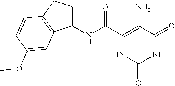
C1(NC(C2=C(N)C(=O)NC(=O)N2)=O)CCC2=C1C=C(OC)C=C2
